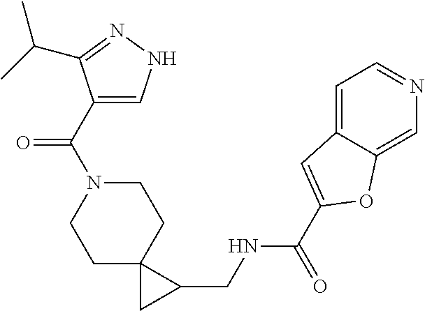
C1N(C(C2=CNN=C2C(C)C)=O)CCC2(C1)CC2CNC(C1=CC2=CC=NC=C2O1)=O
